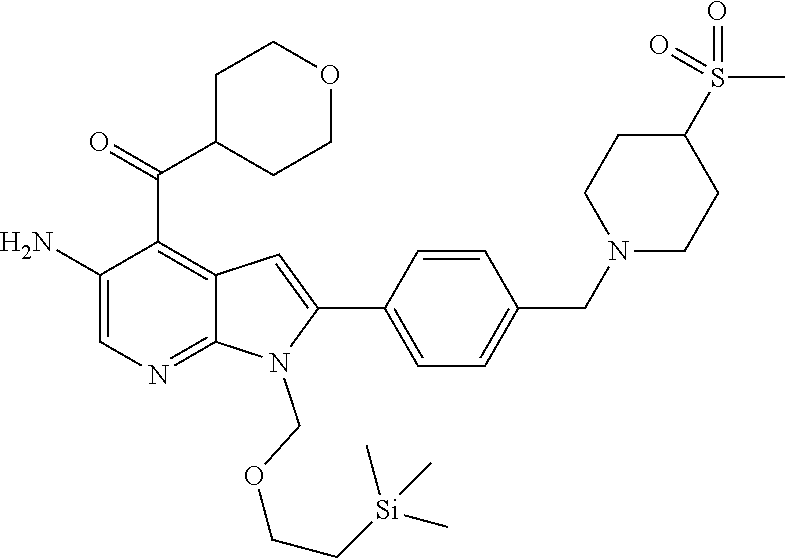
C1(N)=CN=C2C(=C1C(=O)C1CCOCC1)C=C(C1=CC=C(CN3CCC(S(C)(=O)=O)CC3)C=C1)N2COCC[Si](C)(C)C
